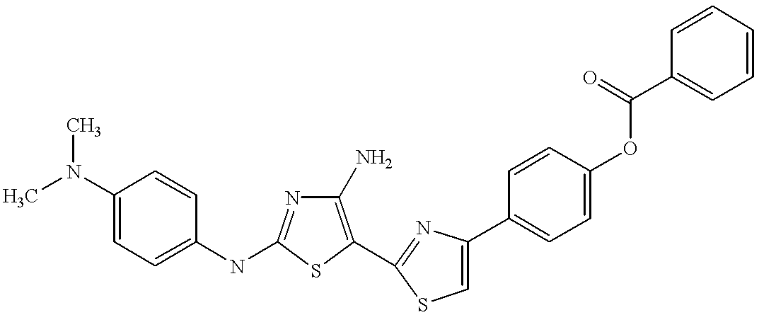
C1(N)=C(C2=NC(C3=CC=C(OC(C4=CC=CC=C4)=O)C=C3)=CS2)SC(NC2=CC=C(N(C)C)C=C2)=N1
